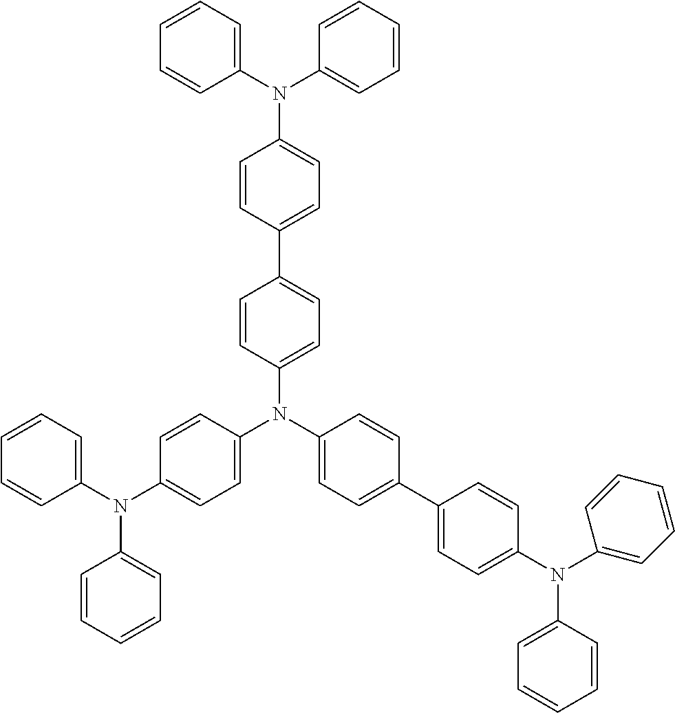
C1(C2=CC=C(N(C3=CC=CC=C3)C3=CC=CC=C3)C=C2)=CC=C(N(C2=CC=C(C3=CC=C(N(C4=CC=CC=C4)C4=CC=CC=C4)C=C3)C=C2)C2=CC=C(N(C3=CC=CC=C3)C3=CC=CC=C3)C=C2)C=C1
